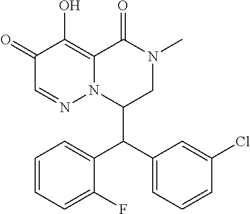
C1(=O)C=NN2C(=C1O)C(=O)N(C)CC2C(C1=CC=CC(Cl)=C1)C1=CC=CC=C1F
